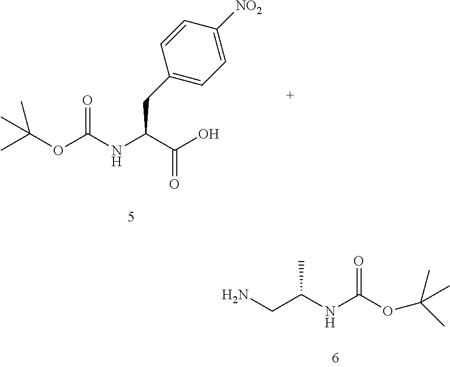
CC(OC(NC(C(O)=O)CC1=CC=C([NO2])C=C1)=O)(C)C.C(C(NC(OC(C)(C)C)=O)C)N
